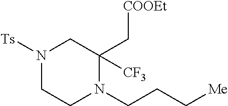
N1([Ts])CCN(CCC[Me])C(C[COOEt])([CF3])C1
